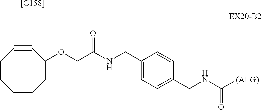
[[C158]].C1CCCC(OCC(NCC2=CC=C(CNC([(ALG)])=O)C=C2)=O)C#CC1
